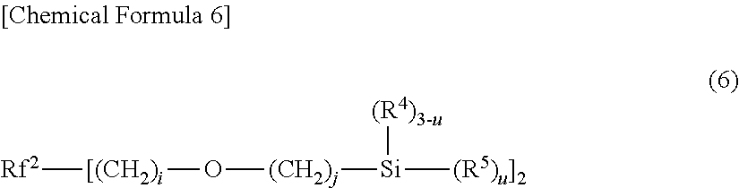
[Rf2][[(CH2)i]O[(CH2)j][Si]([(R5)u]2])[(R4)3-u]
